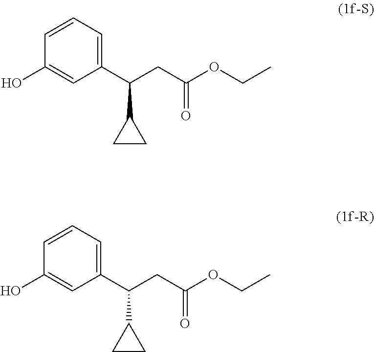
C1(C(CC(OCC)=O)C2CC2)=CC=CC(O)=C1.C1(C(CC(OCC)=O)C2CC2)=CC=CC(O)=C1
